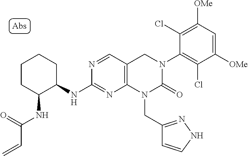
C1(NC2C(NC(=O)C=C)CCCC2)=NC2=C(C=N1)CN(C1=C(Cl)C([OMe])=CC([OMe])=C1Cl)C(=O)N2CC1=NNC=C1
